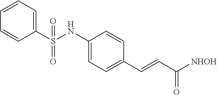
C1=CC=C(S(NC2=CC=C(C=CC([NHOH])=O)C=C2)(=O)=O)C=C1
